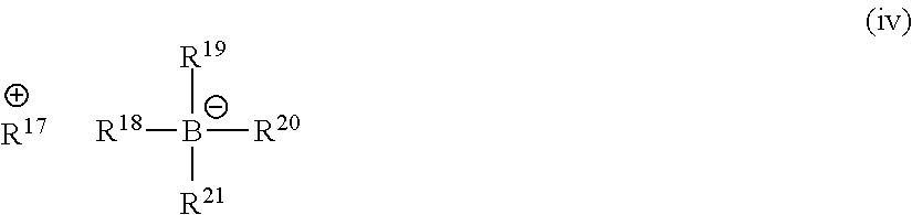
[B-]([R19])([R21])([R20])[R18].[R17]
